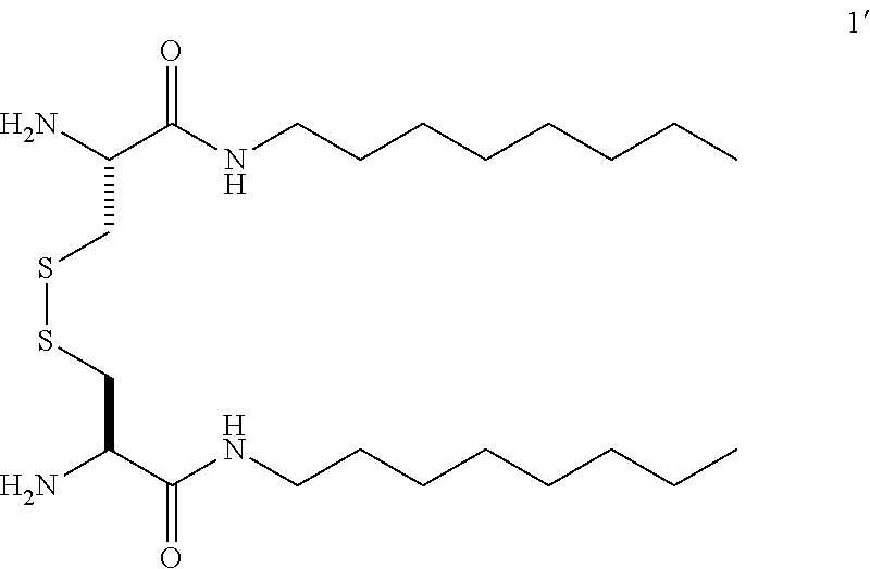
CCCCCCCCNC(C(N)CSSCC(C(NCCCCCCCC)=O)N)=O
